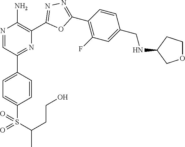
N1=CC(C2=CC=C(S(=O)(C(C)CCO)=O)C=C2)=NC(C2=NN=C(C3=C(F)C=C(CNC4COCC4)C=C3)O2)=C1N
